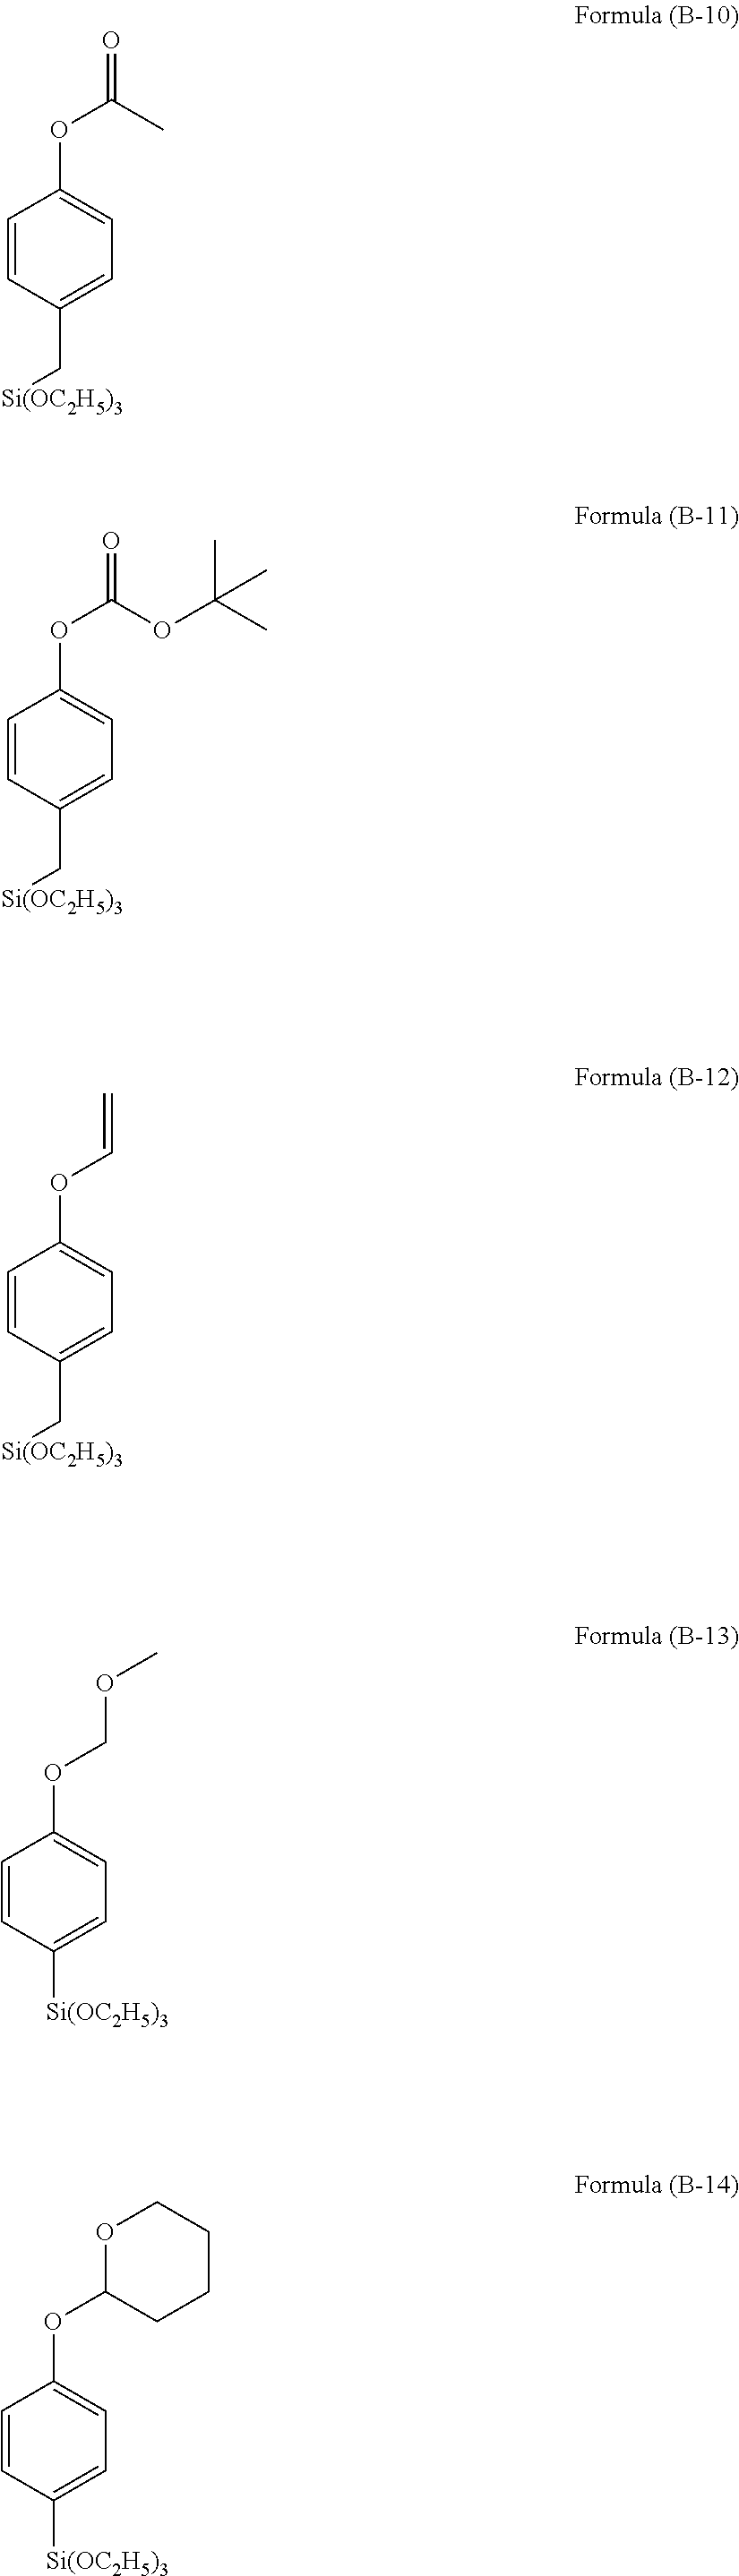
C1=CC(C[Si(OC2H5)3])=CC=C1OC(=O)C.C1=CC(C[Si(OC2H5)3])=CC=C1OC(=O)OC(C)(C)C.C1=CC(C[Si(OC2H5)3])=CC=C1OC=C.C1=CC([Si(OC2H5)3])=CC=C1OCOC.C1=CC([Si(OC2H5)3])=CC=C1OC1CCCCO1
